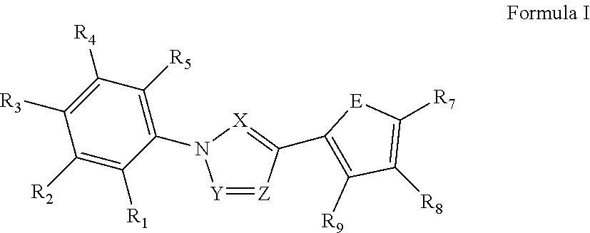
[Y]1=[Z]C(C2=C([R9])C([R8])=C([R7])[E]2)=[X]N1C1=C([R5])C([R4])=C([R3])C([R2])=C1[R1]
